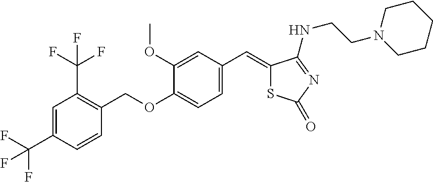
C1=C(C(F)(F)F)C=CC(COC2=CC=C(C=C3SC(=O)N=C3NCCN3CCCCC3)C=C2OC)=C1C(F)(F)F
